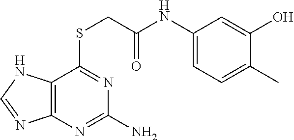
C1(NC(CSC2=NC(N)=NC3=C2NC=N3)=O)=CC=C(C)C(O)=C1
